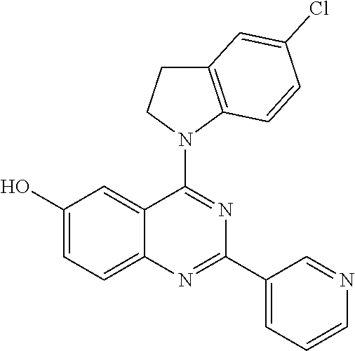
OC1=CC=C2C(=C1)C(N1CCC3=C1C=CC(Cl)=C3)=NC(C1=CC=CN=C1)=N2
